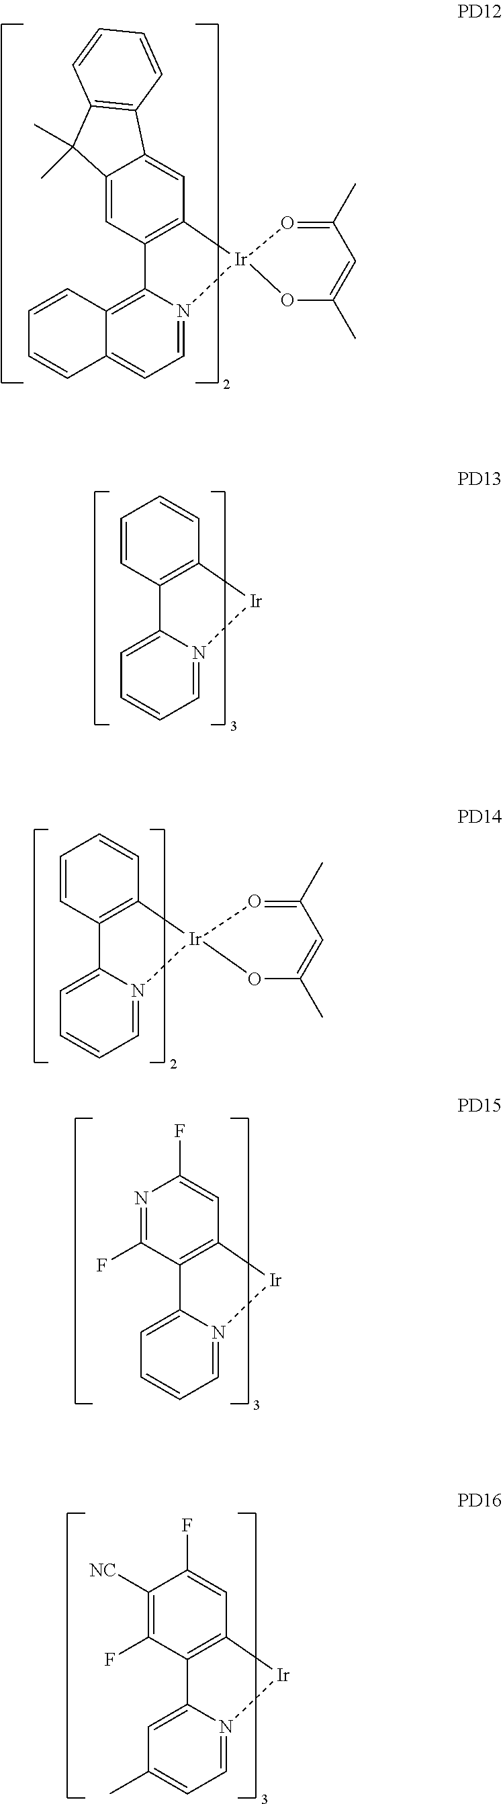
C1=CC2=C(C=C1)[Ir]N1=CC=CC=C21.C1=CC2=C(C=C1)[Ir]1(N3=CC=CC=C23)OC(C)=CC(C)=O1.C12=CC3=C(C=C1C1=C(C2(C)C)C=CC=C1)[Ir]1(N2=CC=C4C(=C32)C=CC=C4)OC(C)=CC(C)=O1.N1=C(F)C2=C(C=C1F)[Ir]N1=CC=CC=C21.C1([NC])=C(F)C2=C(C=C1F)[Ir]N1=CC=C(C)C=C21
